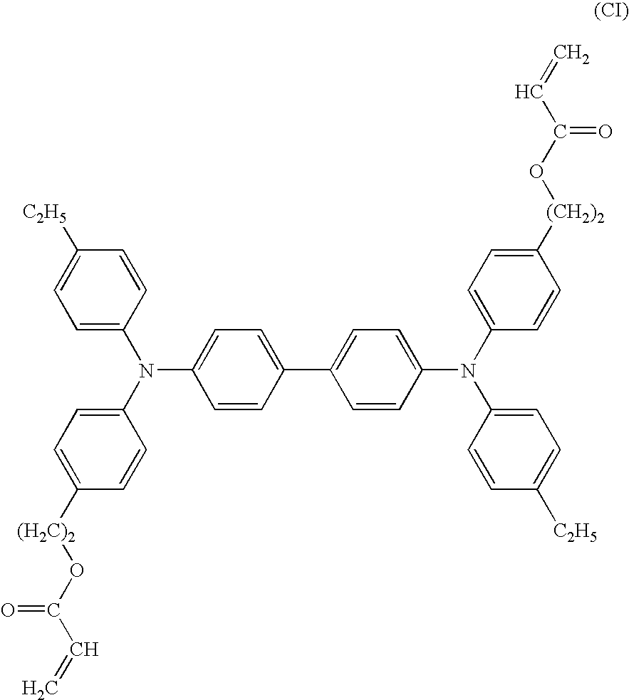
C1=C(N(C2=CC=C([(H2C)2]OC(C=C)=O)C=C2)C2=CC=C(C3=CC=C(N(C4=CC=C([(CH2)2]OC(C=C)=O)C=C4)C4=CC=C([C2H5])C=C4)C=C3)C=C2)C=CC([C2H5])=C1
